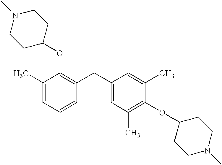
O(C1CCN(C)CC1)C1=C(CC2=CC(C)=C(OC3CCN(C)CC3)C(C)=C2)C=CC=C1C
